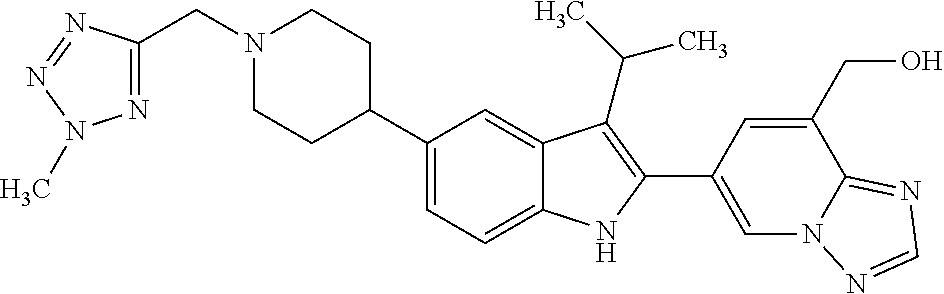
C(N1CCC(C2=CC=C3C(=C2)C(C(C)C)=C(C2=CN4C(=NC=N4)C(CO)=C2)N3)CC1)C1=NN(C)N=N1
